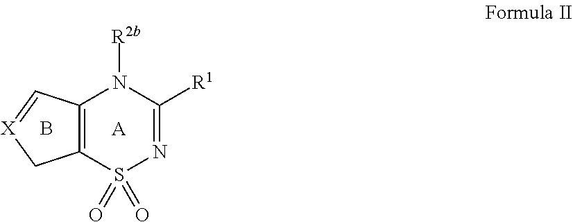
C12=C(S(=O)(=O)N=C([R1])N1[R2b])C[X]=C2.[A].B
